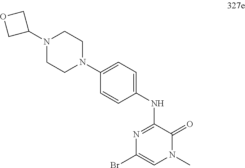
BrC1=CN(C)C(=O)C(NC2=CC=C(N3CCN(C4COC4)CC3)C=C2)=N1
